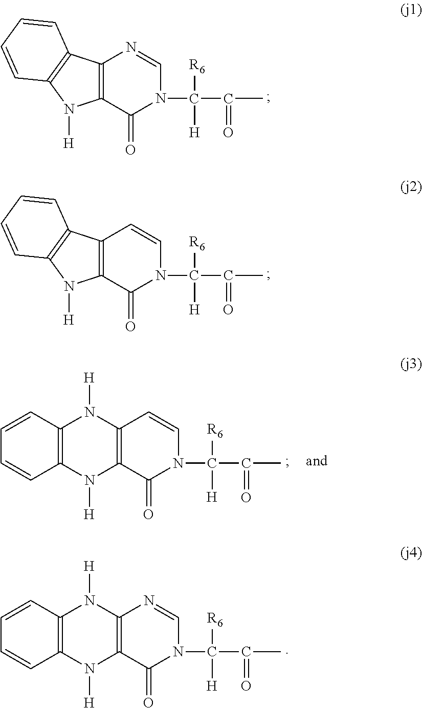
C12=C(C(=O)N(C(C(C)=O)([R6])[H])C=N1)N([H])C1=C2C=CC=C1.C12=C(C(=O)N(C(C(C)=O)([R6])[H])C=C1)N([H])C1=C2C=CC=C1.C12=C(C=CC=C1)N([H])C1=C(N2[H])C(=O)N(C(C(C)=O)([R6])[H])C=C1.C12=C(C=CC=C1)N([H])C1=C(N2[H])C(=O)N(C(C(C)=O)([R6])[H])C=N1
